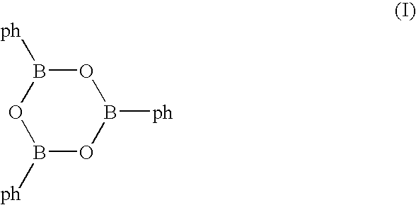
B1([ph])OB([ph])OB([ph])O1
